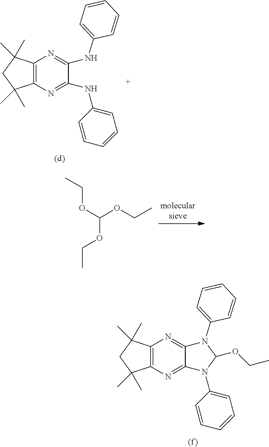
C12=C(N=C(NC3=CC=CC=C3)C(NC3=CC=CC=C3)=N1)C(C)(C)CC2(C)C.CCOC(OCC)OCC.C12=C(N=C3C(=N1)N(C1=CC=CC=C1)C(OCC)N3C1=CC=CC=C1)C(C)(C)CC2(C)C
